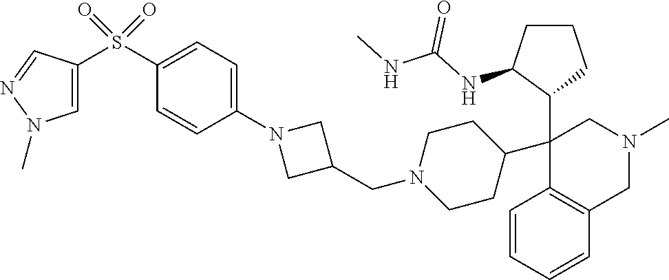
C1=CC=CC2=C1C(C1C(NC(NC)=O)CCC1)(C1CCN(CC3CN(C4=CC=C(S(=O)(=O)C5=CN(C)N=C5)C=C4)C3)CC1)CN(C)C2
